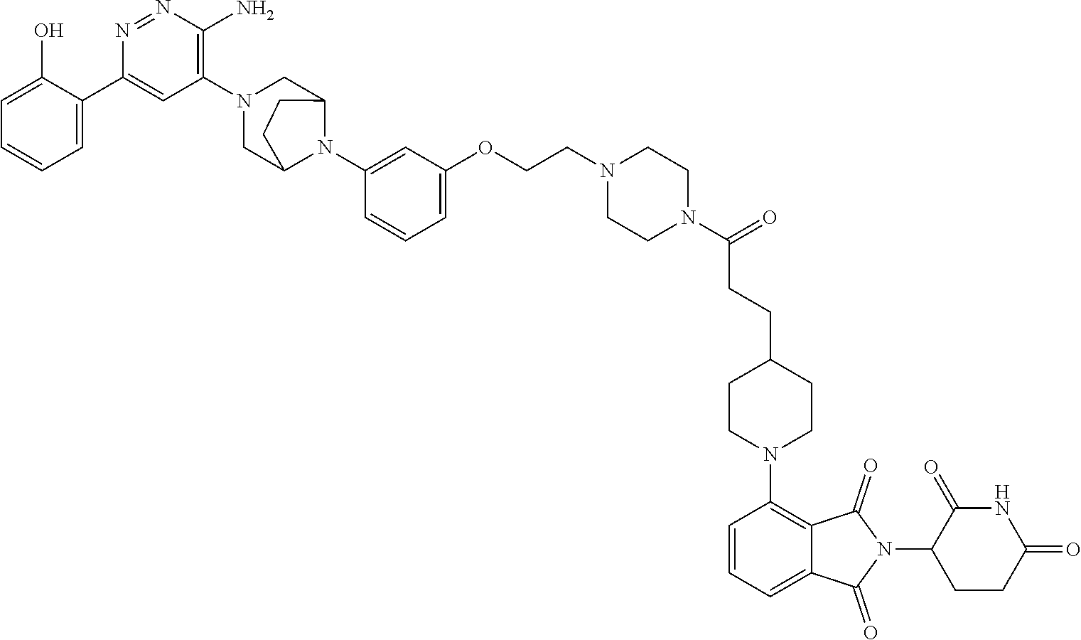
C1=C(O)C(C2=CC(N3CC4N(C5=CC(OCCN6CCN(C(=O)CCC7CCN(C8=C9C(=CC=C8)C(=O)N(C8CCC(=O)NC8=O)C9=O)CC7)CC6)=CC=C5)C(C3)CC4)=C(N)N=N2)=CC=C1
